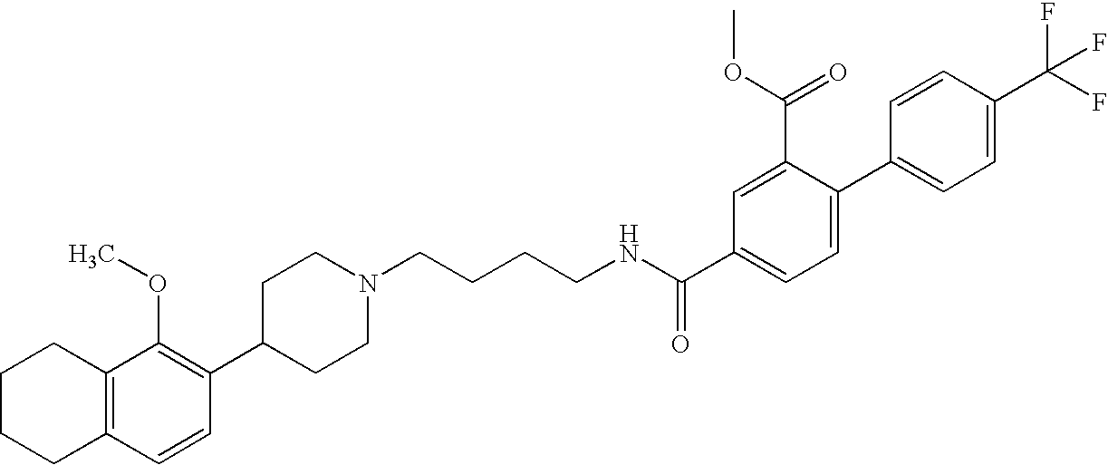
C1(C2=C(OC)C3=C(C=C2)CCCC3)CCN(CCCCNC(C2=CC=C(C3=CC=C(C(F)(F)F)C=C3)C(C(OC)=O)=C2)=O)CC1
